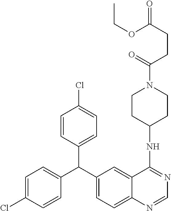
C1=C(Cl)C=CC(C(C2=CC=C3C(=C2)C(NC2CCN(C(CCC(OCC)=O)=O)CC2)=NC=N3)C2=CC=C(Cl)C=C2)=C1
